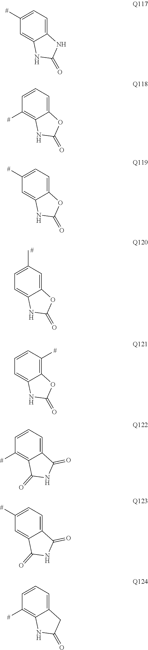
C12=CC(C)=CC=C1NC(=O)O2.C12=CC=C([#])C=C1NC(=O)N2.C12=CC=CC([#])=C1NC(=O)O2.C12=CC=C([#])C=C1NC(=O)O2.C12=C([#])C=CC=C1NC(=O)O2.C12=CC=C([#])C=C1C(=O)NC2=O.C12=CC=CC([#])=C1C(=O)NC2=O.C12=CC=CC([#])=C1NC(=O)C2
